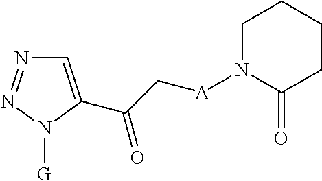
C1=C(C(=O)C[A]N2C(=O)CCCC2)N([G])N=N1
